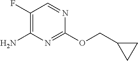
C1(COC2=NC(N)=C(F)C=N2)CC1
